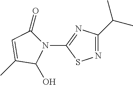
C(C)(C1=NSC(N2C(O)C(C)=CC2=O)=N1)C
